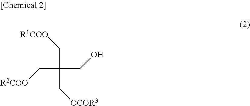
C(C(C[R2COO])(CO)C[OCOR3])[R1COO]
